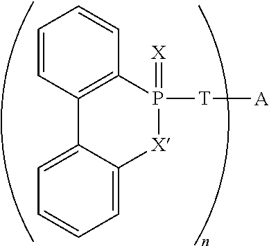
C1=CC2=C(C=C1)P(=[X])([T][A])[X]C1=CC=CC=C21
